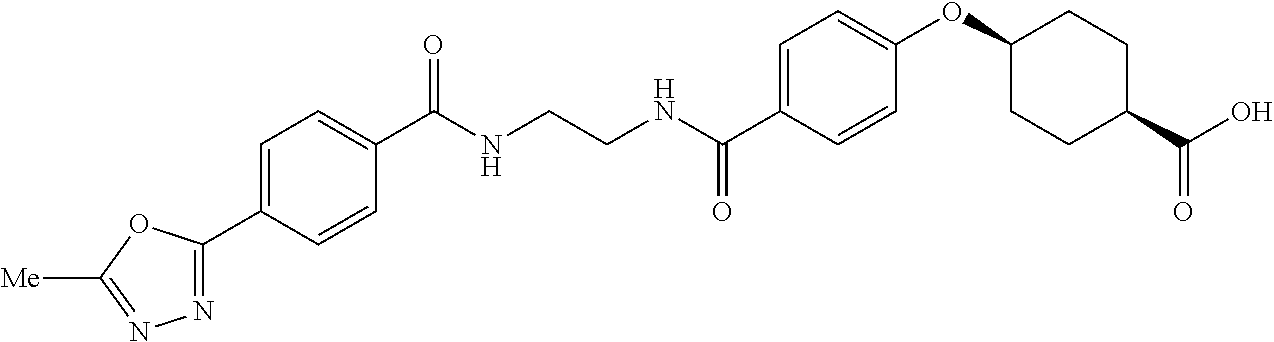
C1(C(NCCNC(C2=CC=C(OC3CCC(C(O)=O)CC3)C=C2)=O)=O)=CC=C(C2=NN=C([Me])O2)C=C1
